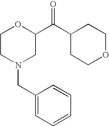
C1(CN2CC(C(C3CCOCC3)=O)OCC2)=CC=CC=C1
